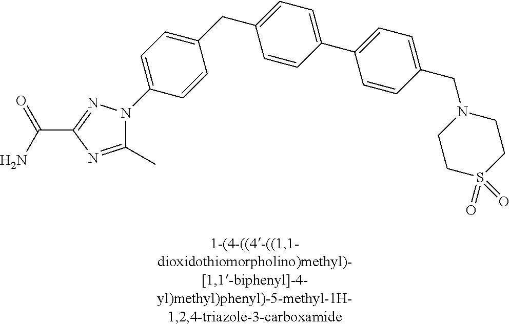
C1(CC2=CC=C(C3=CC=C(CN4CCS(=O)(=O)CC4)C=C3)C=C2)=CC=C(N2C(C)=NC(C(N)=O)=N2)C=C1
